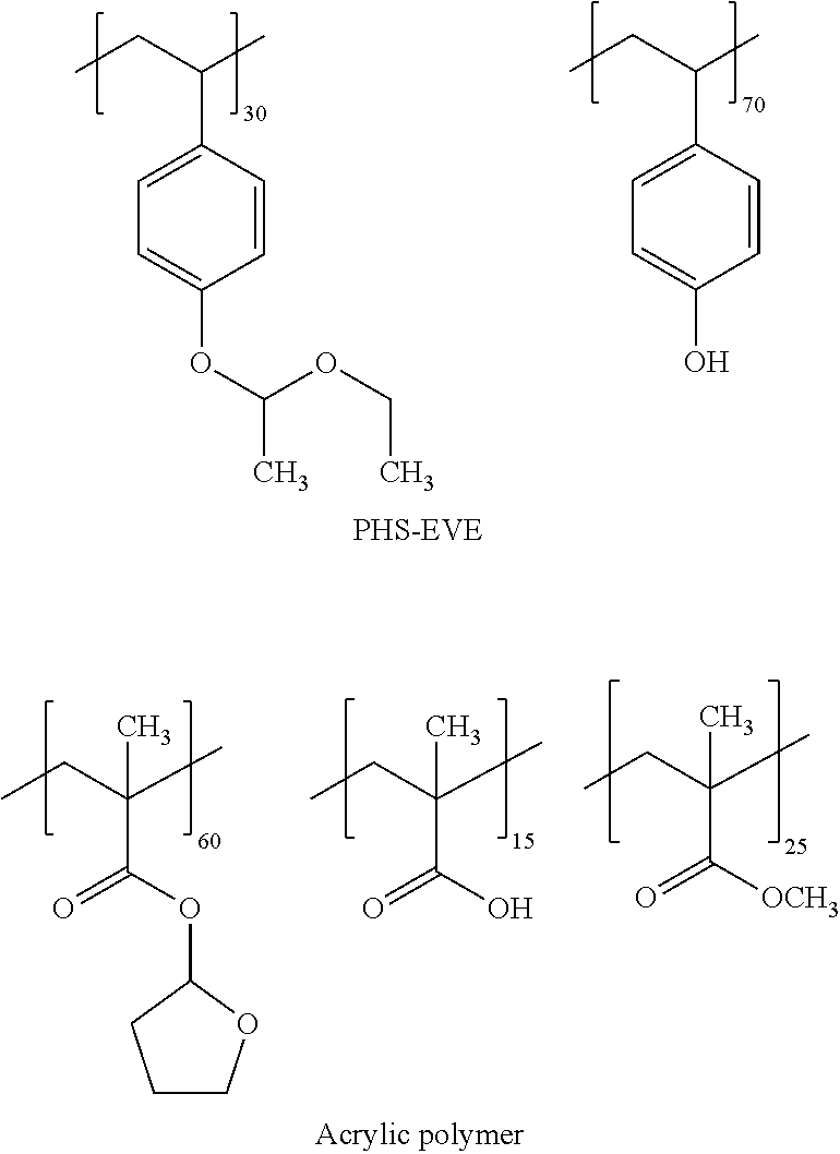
C1=C(C(C)CC)C=CC(OC(OCC)C)=C1.C1=C(C(C)CC)C=CC(O)=C1.C1COC(OC(=O)C(C)(C)CC)C1.OC(=O)C(C)(C)CC.[OCH3]C(=O)C(C)(C)CC
